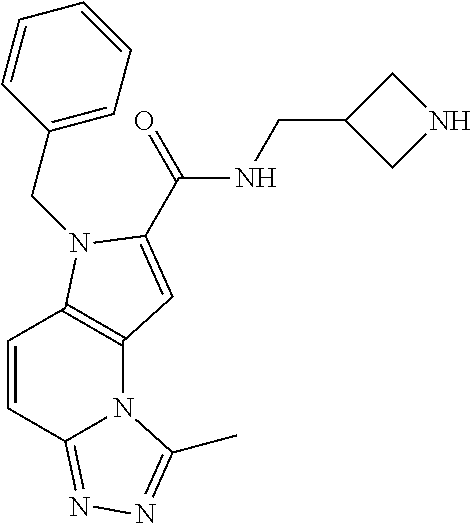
C1=CC2=NN=C(C)N2C2=C1N(CC1=CC=CC=C1)C(C(NCC1CNC1)=O)=C2
